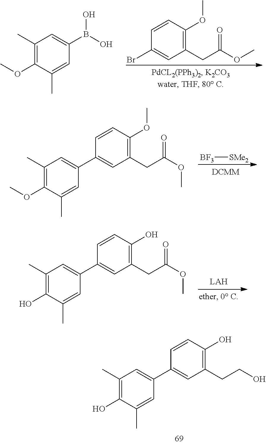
C1(C)=C(OC)C(C)=CC(C2=CC(CC(OC)=O)=C(OC)C=C2)=C1.[BF3][SMe2].C1(C)=C(O)C(C)=CC(C2=CC(CC(OC)=O)=C(O)C=C2)=C1.C1(C)=C(OC)C(C)=CC(B(O)O)=C1.C1(CC(OC)=O)=C(OC)C=CC(Br)=C1.C1(C)=C(O)C(C)=CC(C2=CC(CCO)=C(O)C=C2)=C1
